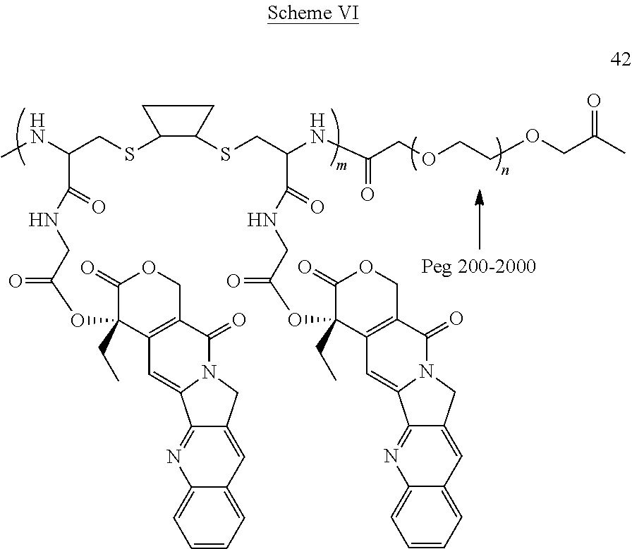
N(C(CSC1C(SCC(NC(COCCOCC(C)=O)=O)C(=O)NCC(OC2(CC)C3=C(C(=O)N4CC5=CC6=CC=CC=C6N=C5C4=C3)COC2=O)=O)CC1)C(NCC(=O)OC1(CC)C2=C(C(=O)N3CC4=CC5=CC=CC=C5N=C4C3=C2)COC1=O)=O)C
